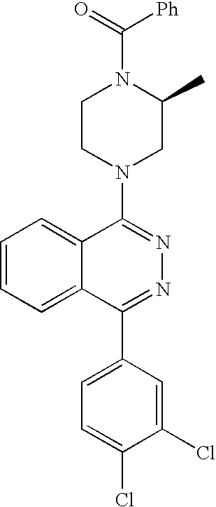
[Ph]C(=O)N1CCN(C2=NN=C(C3=CC=C(Cl)C(Cl)=C3)C3=CC=CC=C23)CC1C
